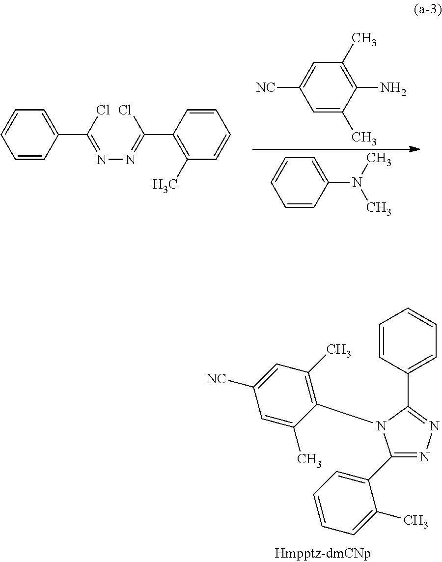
C1=CC(C2=NN=C(C3=CC=CC=C3C)N2C2=C(C)C=C([NC])C=C2C)=CC=C1.C1=C([NC])C=C(C)C(N)=C1C.C1=CC=CC(N(C)C)=C1.C1=CC=CC(C(Cl)=NN=C(C2=C(C)C=CC=C2)Cl)=C1
